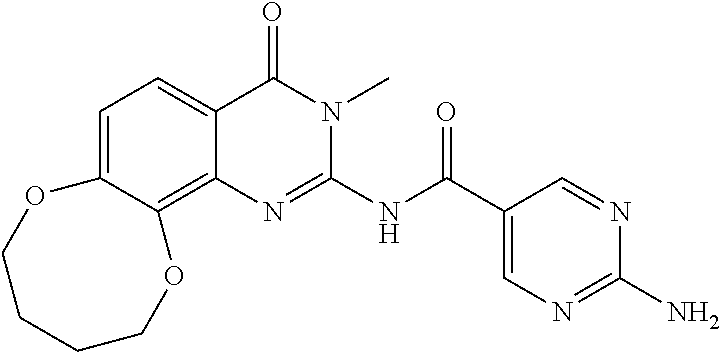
C1=C2C(=C3C(=C1)C(=O)N(C)C(NC(C1=CN=C(N)N=C1)=O)=N3)OCCCCO2
